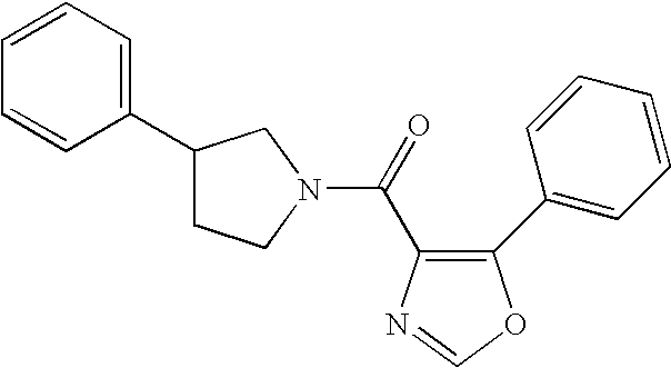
C1(C2=CC=CC=C2)CCN(C(=O)C2=C(C3=CC=CC=C3)OC=N2)C1
